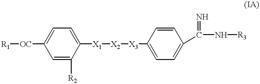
C1=C([R2])C([X1][X2][X3]C2=CC=C(C(=N)N[R3])C=C2)=CC=C1[OC][R1]
